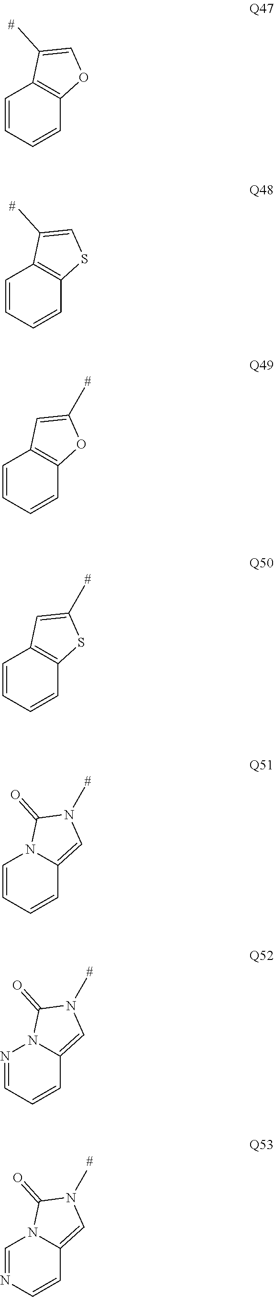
C1=CC=CC2=C1OC=C2C.C1=CC=CC2=C1SC=C2C.C1=CC=CC2=C1OC(C)=C2.C1=CC=CC2=C1SC(C)=C2.C1=CC=CN2C1=CN(C)C2=O.C1=CC=NN2C1=CN(C)C2=O.C1=CN=CN2C1=CN(C)C2=O
